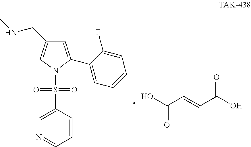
C1=C(C2=CC=CC=C2F)N(S(C2=CN=CC=C2)(=O)=O)C=C1CNC.C(C=CC(O)=O)(O)=O
